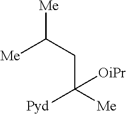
[Me]C(CC([Me])([Pyd])[OiPr])[Me]
